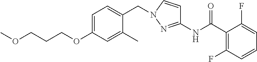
C1(C(NC2=NN(CC3=CC=C(OCCCOC)C=C3C)C=C2)=O)=C(F)C=CC=C1F
